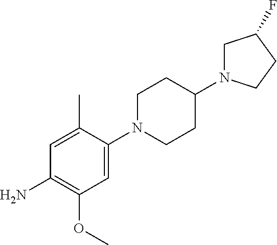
C1N(C2=CC(OC)=C(N)C=C2C)CCC(N2CC(F)CC2)C1
